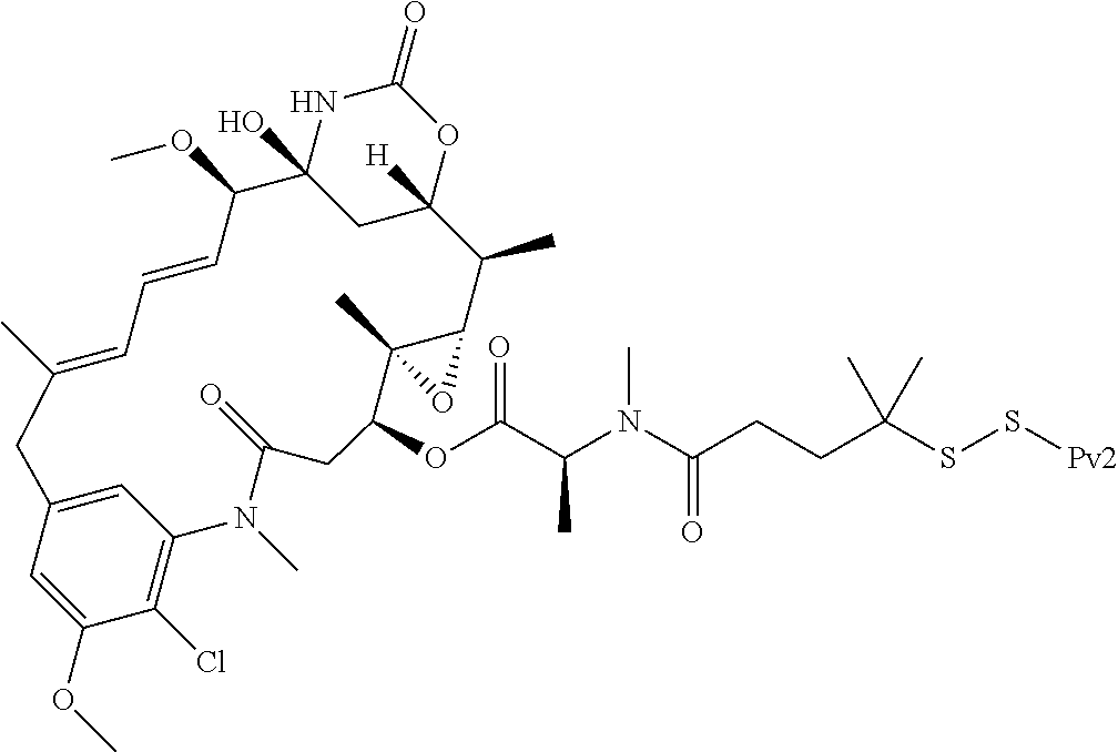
CC1=CC=CC(OC)C2(O)CC([H])(OC(=O)N2)C(C)C2C(C)(C(OC(C(N(C(CCC(SS[Pv2])(C)C)=O)C)C)=O)CC(=O)N(C)C3=C(Cl)C(OC)=CC(=C3)C1)O2
